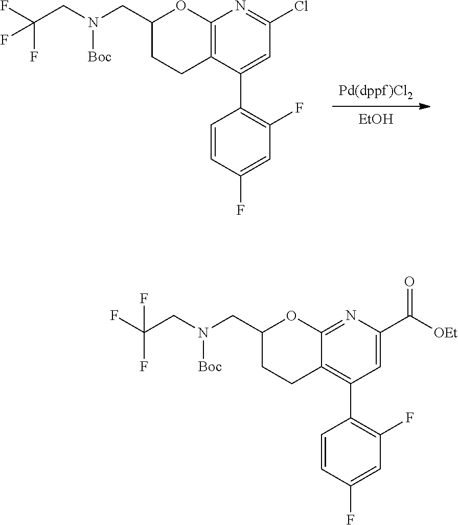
[Pd(dppf)Cl2].[EtOH].C1=C(C2=C(F)C=C(F)C=C2)C2=C(N=C1Cl)OC(CN(CC(F)(F)F)[Boc])CC2.C1(C([OEt])=O)=CC(C2=C(F)C=C(F)C=C2)=C2C(=N1)OC(CN(CC(F)(F)F)[Boc])CC2
